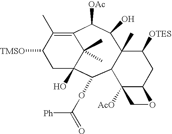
[TMSO]C1CC2(O)C(C)(C)C(=C1C)C([OAc])C(O)C1(C)C(C2OC([Ph])=O)C2([AcO])C(CC1[OTES])OC2
